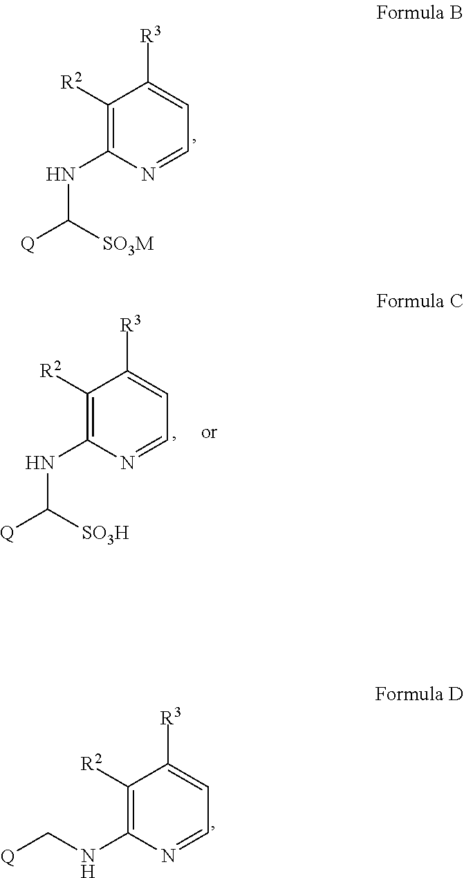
C1([R2])=C(NC([Q])[SO3M])N=CC=C1[R3].C1(NC[Q])=C([R2])C([R3])=CC=N1.C1([R3])=CC=NC(NC([Q])[SO3H])=C1[R2]
